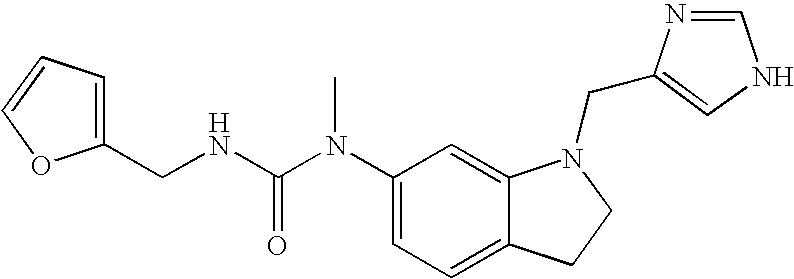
C1(N(C(NCC2=CC=CO2)=O)C)=CC=C2C(=C1)N(CC1=CNC=N1)CC2
